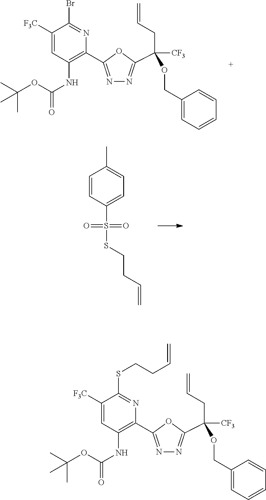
C1=CC(S(SCCC=C)(=O)=O)=CC=C1C.N1=C(C2=C(NC(=O)OC(C)(C)C)C=C([F3C])C(Br)=N2)OC(C(CC=C)(OCC2=CC=CC=C2)[CF3])=N1.N1=C(C2=C(NC(=O)OC(C)(C)C)C=C([F3C])C(SCCC=C)=N2)OC(C(CC=C)(OCC2=CC=CC=C2)[CF3])=N1
